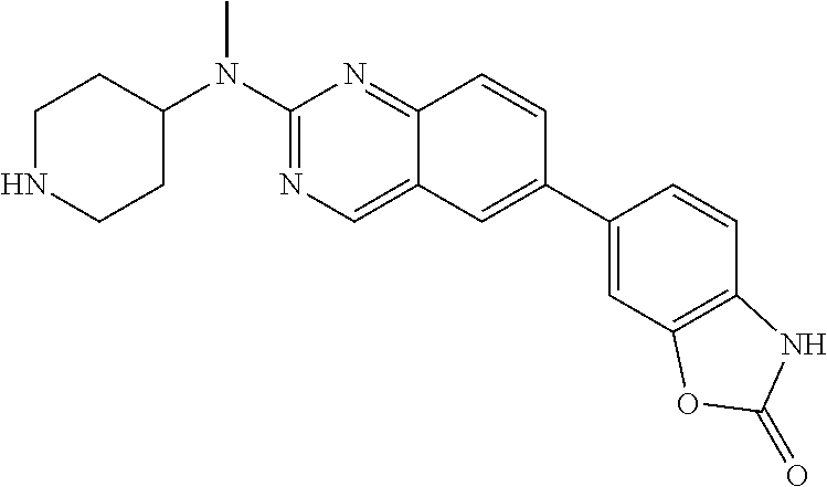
C1NCCC(N(C2=NC=C3C(=N2)C=CC(C2=CC4=C(C=C2)NC(=O)O4)=C3)C)C1
